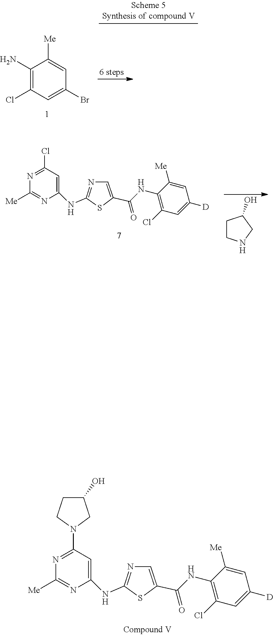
ClC1=C(NC(=O)C2=CN=C(NC3=CC(N4CC(O)CC4)=NC([Me])=N3)S2)C([Me])=CC([D])=C1.C1([Me])=CC(Br)=CC(Cl)=C1N.ClC1=C(NC(=O)C2=CN=C(NC3=CC(Cl)=NC([Me])=N3)S2)C([Me])=CC([D])=C1.C1CNCC1O
